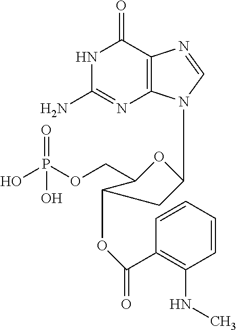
OP(OCC1C(OC(C2=C(NC)C=CC=C2)=O)CC(N2C3=C(C(=O)NC(N)=N3)N=C2)O1)(=O)O
